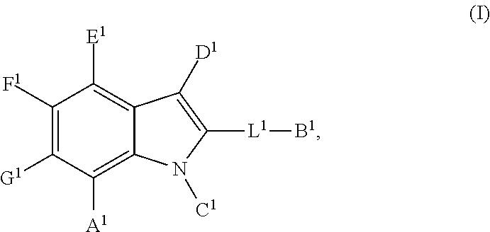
C1([F1])=C([G1])C([A1])=C2C(=C1[E1])C([D1])=C([L1][B1])N2[C1]
